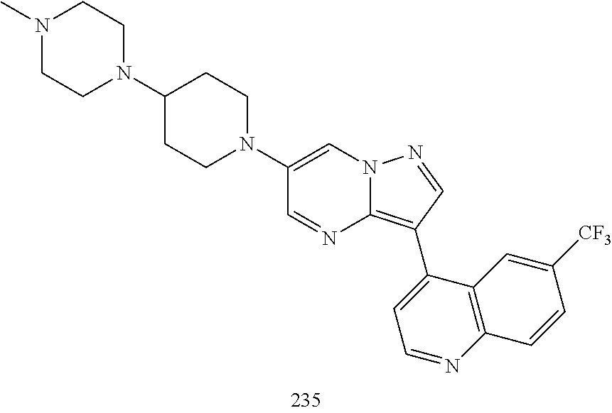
C1(C2=C3N=CC(N4CCC(N5CCN(C)CC5)CC4)=CN3N=C2)=CC=NC2=C1C=C([CF3])C=C2
